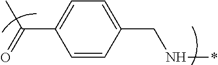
C1=CC(CN*)=CC=C1C(=O)C
